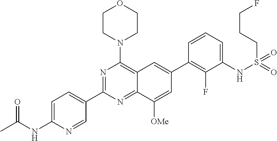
C1=C(NC(C)=O)N=CC(C2=NC(N3CCOCC3)=C3C(=N2)C([OMe])=CC(C2=C(F)C(NS(=O)(=O)CCCF)=CC=C2)=C3)=C1
